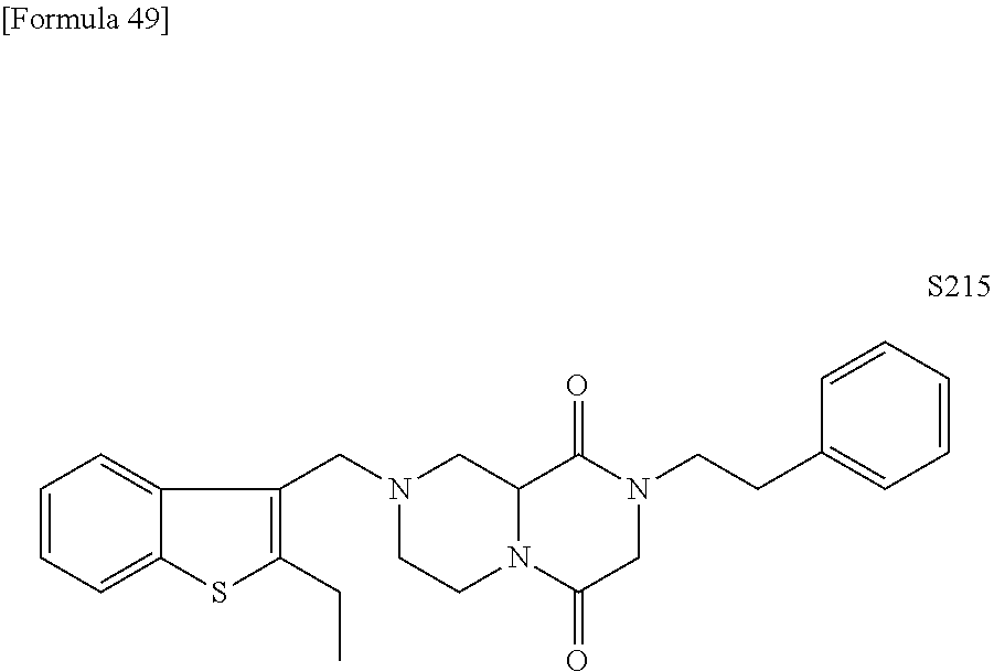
C1=CC=C2C(=C1)C(CN1CCN3C(C1)C(=O)N(CCC1=CC=CC=C1)CC3=O)=C(CC)S2
